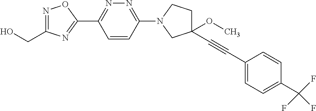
OCC1=NOC(C2=NN=C(N3CCC(OC)(C#CC4=CC=C(C(F)(F)F)C=C4)C3)C=C2)=N1
